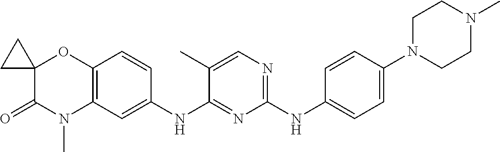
C1(NC2=CC=C(N3CCN(C)CC3)C=C2)=NC=C(C)C(NC2=CC3=C(C=C2)OC2(C(=O)N3C)CC2)=N1
